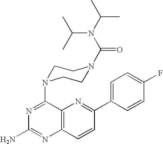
C12=C(C=CC(C3=CC=C(F)C=C3)=N1)N=C(N)N=C2N1CCN(C(N(C(C)C)C(C)C)=O)CC1
